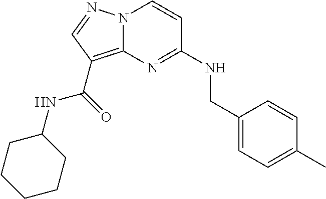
C1(C)=CC=C(CNC2=NC3=C(C(NC4CCCCC4)=O)C=NN3C=C2)C=C1
